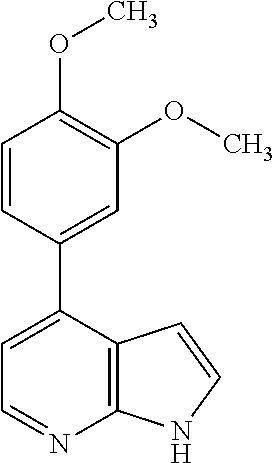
C12=C(C=CN1)C(C1=CC(OC)=C(OC)C=C1)=CC=N2
